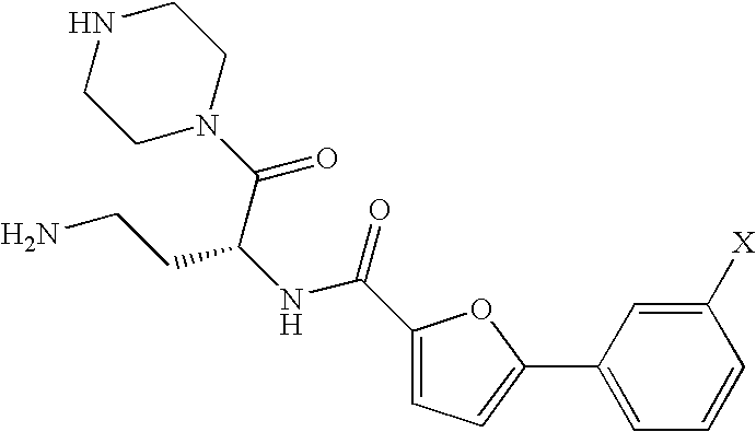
C1([X])=CC(C2=CC=C(C(=O)NC(CCN)C(N3CCNCC3)=O)O2)=CC=C1
